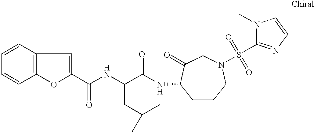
C1=CC=CC2=C1C=C(C(NC(C(NC1CCCN(S(=O)(=O)C3=NC=CN3C)CC1=O)=O)CC(C)C)=O)O2
